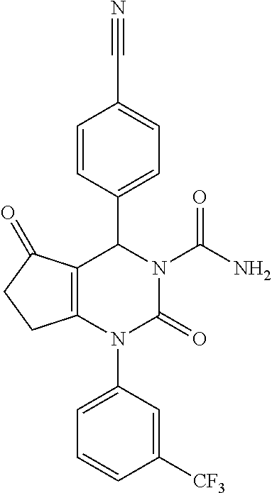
C12=C(N(C3=CC=CC([CF3])=C3)C(=O)N(C(N)=O)C1C1=CC=C(C#N)C=C1)CCC2=O
